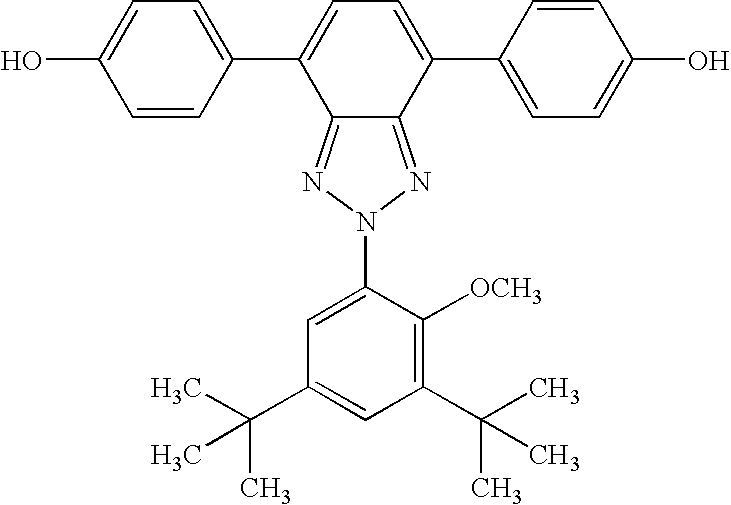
C1=C(C2=CC=C(O)C=C2)C2=NN(C3=CC(C(C)(C)C)=CC(C(C)(C)C)=C3[OCH3])N=C2C(C2=CC=C(O)C=C2)=C1
